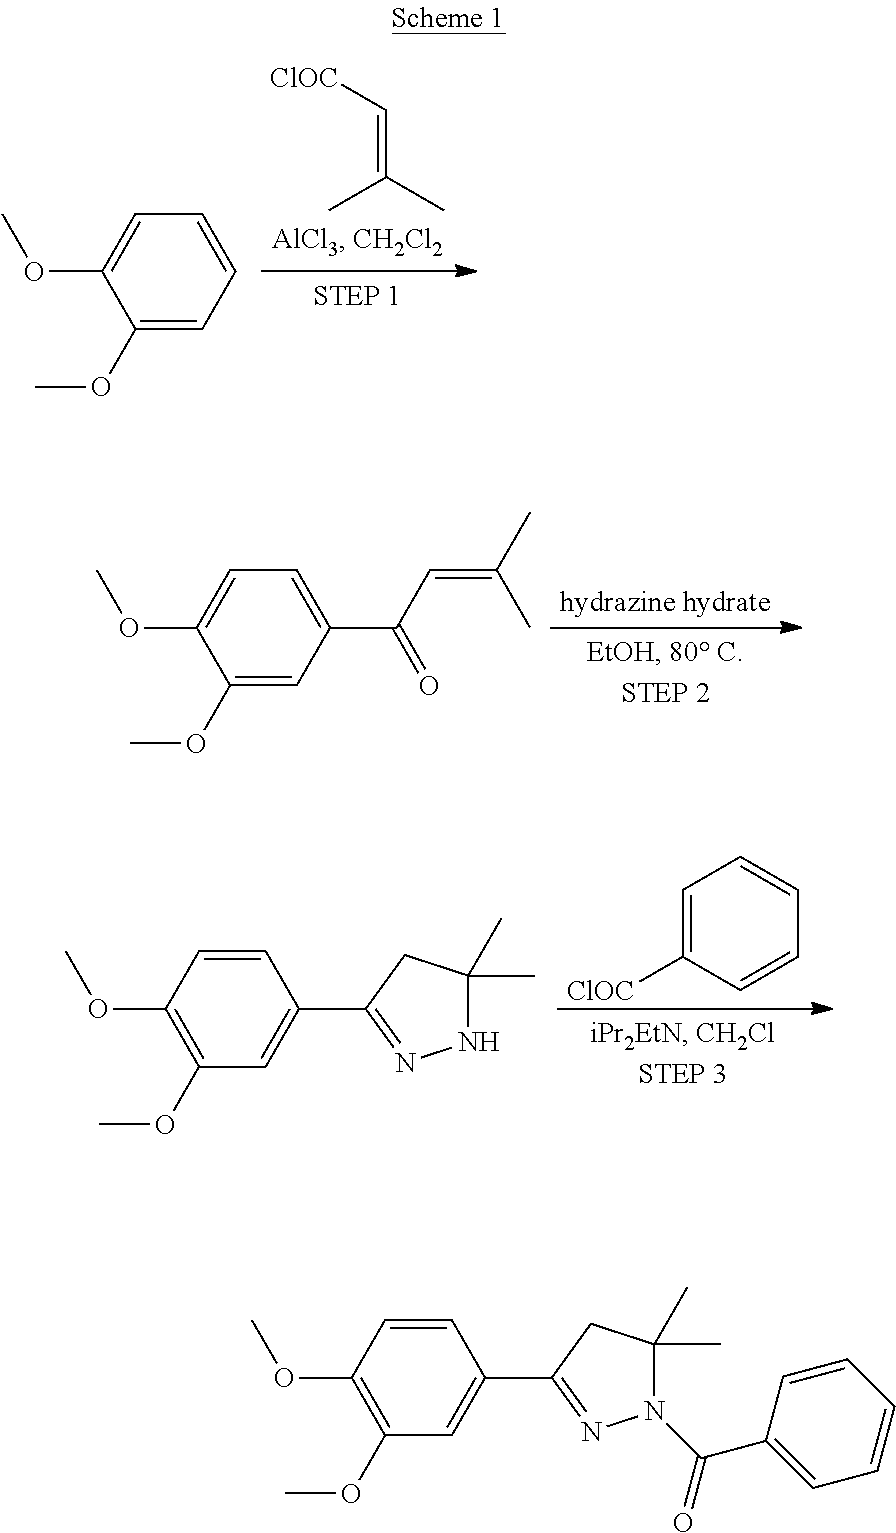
C1=C(OC)C(OC)=CC=C1.CC(C)=C[ClOC].C1=C(OC)C(OC)=CC(C(=O)C=C(C)C)=C1.C1=CC(C2=NNC(C)(C)C2)=CC(OC)=C1OC.[ClOC]C1=CC=CC=C1.C1=CC(C2=NN(C(=O)C3=CC=CC=C3)C(C)(C)C2)=CC(OC)=C1OC
